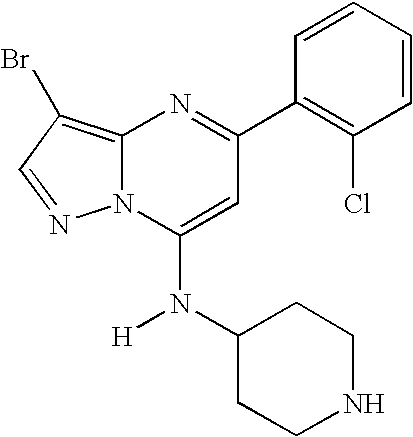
C1(C2=C(Cl)C=CC=C2)=NC2=C(Br)C=NN2C(N([H])C2CCNCC2)=C1
